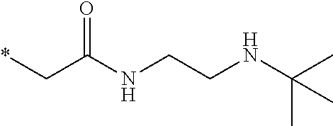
*CC(NCCNC(C)(C)C)=O
